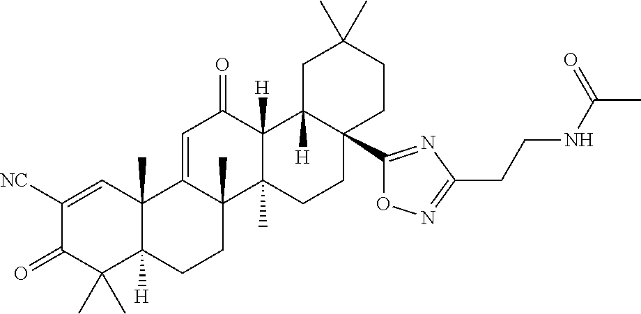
C12(C)C([H])(CCC3(C)C1=CC(=O)C1([H])C3(C)CCC3(C4=NC(CCNC(C)=O)=NO4)C1([H])CC(C)(C)CC3)C(C)(C)C(=O)C([NC])=C2
